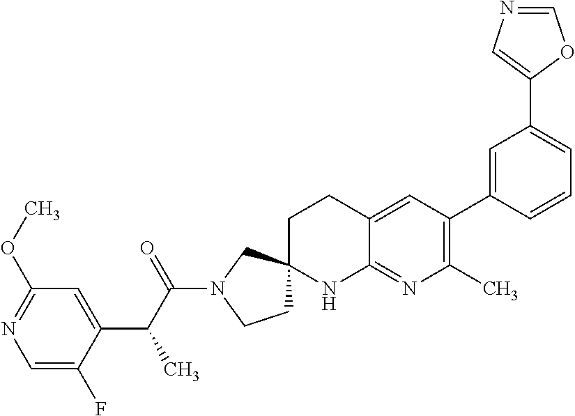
C1=C(F)C(C(C(N2CCC3(C2)CCC2=CC(C4=CC(C5=CN=CO5)=CC=C4)=C(C)N=C2N3)=O)C)=CC(OC)=N1
